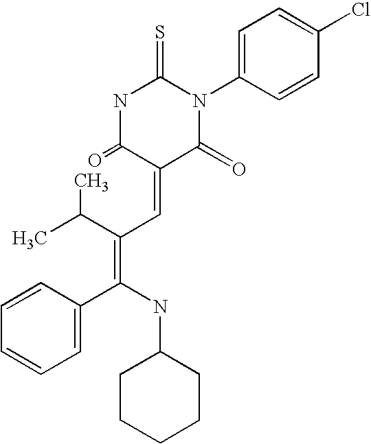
C1=C(N2C(=S)NC(=O)C(=CC(C(C)C)=C(NC3CCCCC3)C3=CC=CC=C3)C2=O)C=CC(Cl)=C1
